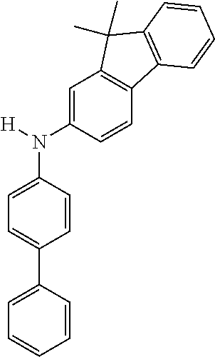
C12=C(C=C(N(C3=CC=C(C4=CC=CC=C4)C=C3)[H])C=C1)C(C)(C)C1=C2C=CC=C1
